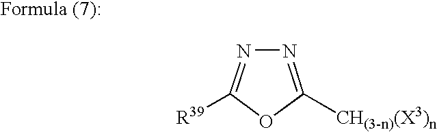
N1=C([CH(3-n)(X3)n])OC([R39])=N1
